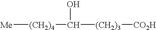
[(CH2)4]([Me])C([(CH2)3][CO2H])O
